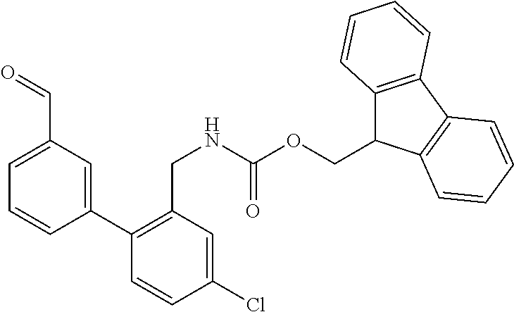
C1(C2=C(CNC(OCC3C4=C(C5=C3C=CC=C5)C=CC=C4)=O)C=C(Cl)C=C2)=CC(C=O)=CC=C1
